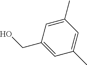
C1(C)=CC(C)=CC(CO)=C1
